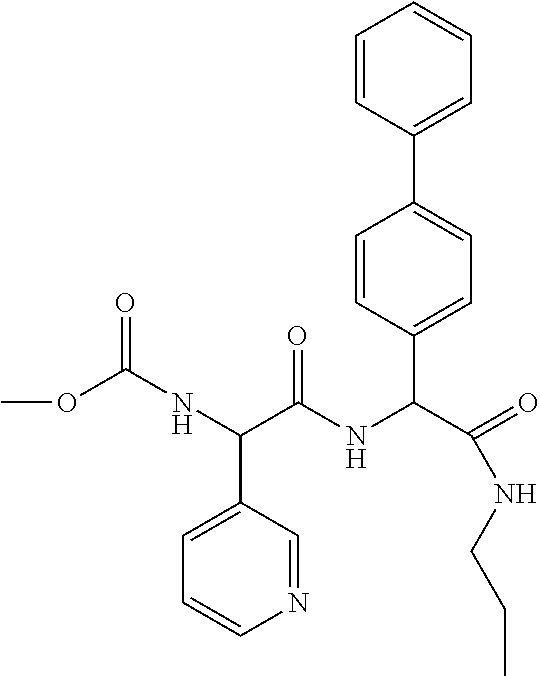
N(C(C(NC(C1=CC=C(C2=CC=CC=C2)C=C1)C(=O)NCCC)=O)C1=CC=CN=C1)C(OC)=O
